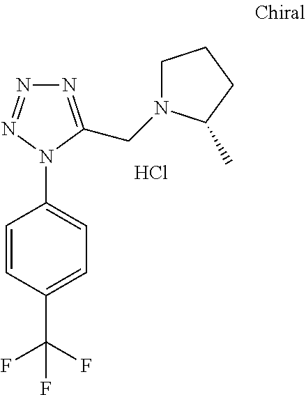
C1=CC(C(F)(F)F)=CC=C1N1C(CN2CCCC2C)=NN=N1.Cl
